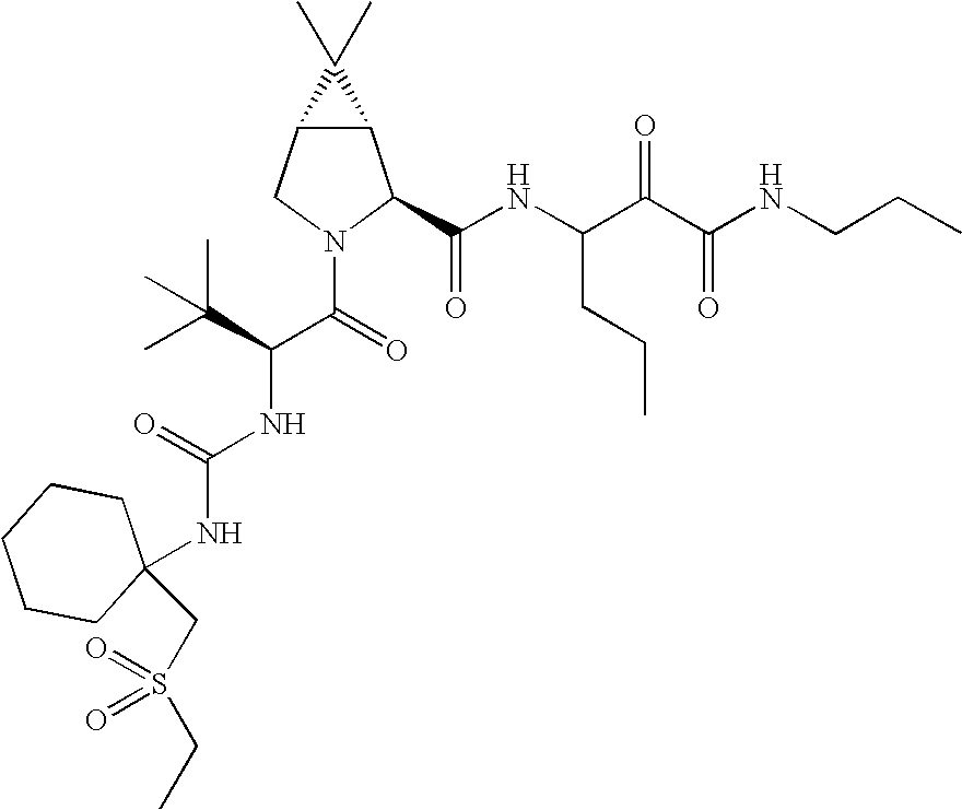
C12C(CN(C(=O)C(C(C)(C)C)NC(NC3(CS(CC)(=O)=O)CCCCC3)=O)C1C(NC(C(C(NCCC)=O)=O)CCC)=O)C2(C)C
